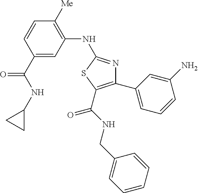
C1(C(NC2CC2)=O)=CC(NC2=NC(C3=CC=CC(N)=C3)=C(C(NCC3=CC=CC=C3)=O)S2)=C([Me])C=C1
